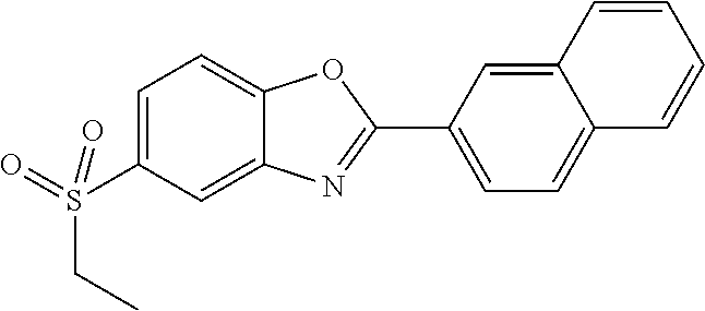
C1=C(S(=O)(CC)=O)C=C2C(=C1)OC(C1=CC=C3C(=C1)C=CC=C3)=N2
